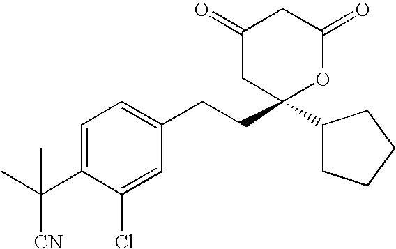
C1=C(C(C)([CN])C)C(Cl)=CC(CCC2(C3CCCC3)OC(=O)CC(=O)C2)=C1
